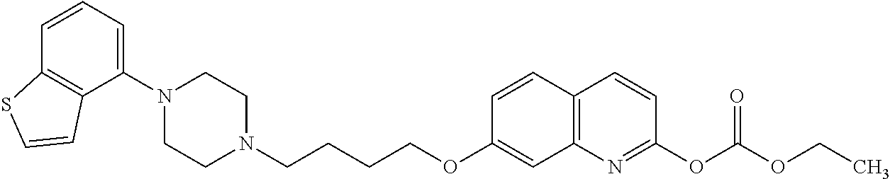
C1(N2CCN(CCCCOC3=CC4=C(C=C3)C=CC(OC(=O)OCC)=N4)CC2)=CC=CC2=C1C=CS2
